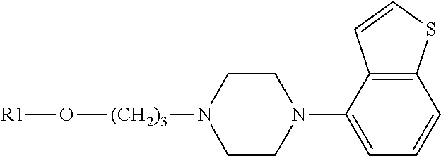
[(CH2)3](N1CCN(C2=CC=CC3=C2C=CS3)CC1)O[R1]
